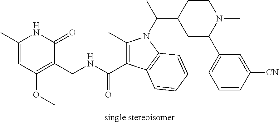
C1(C)=CC(OC)=C(CNC(C2=C(C)N(C(C)C3CCN(C)C(C4=CC=CC([CN])=C4)C3)C3=C2C=CC=C3)=O)C(=O)N1
